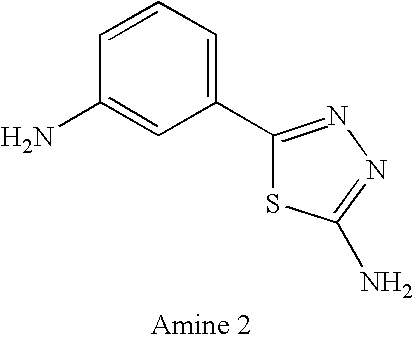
C1(C2=NN=C(N)S2)=CC=CC(N)=C1
